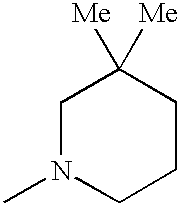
N1(C)CCCC([Me])([Me])C1
